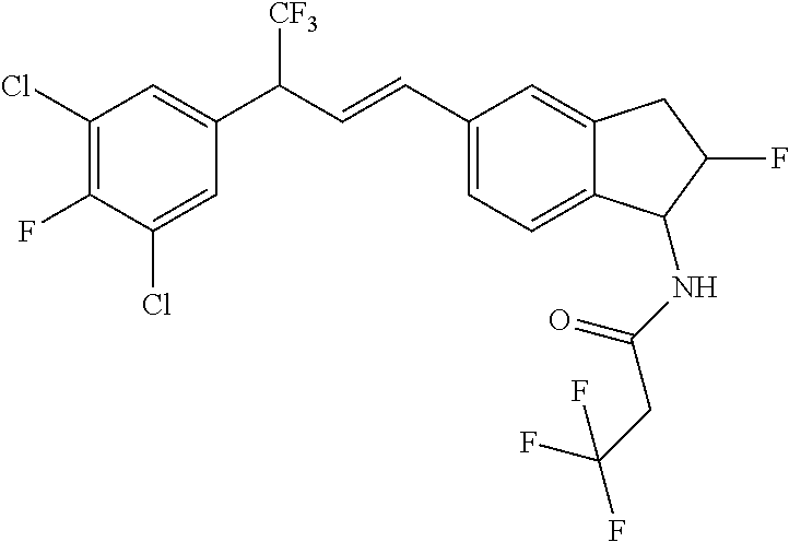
C12=CC=C(C=CC(C3=CC(Cl)=C(F)C(Cl)=C3)[CF3])C=C1CC(F)C2NC(=O)CC(F)(F)F
